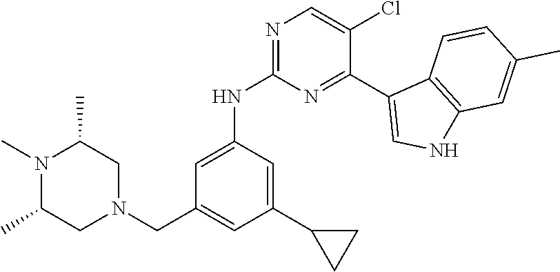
N1(C)C(C)CN(CC2=CC(C3CC3)=CC(NC3=NC=C(Cl)C(C4=CNC5=C4C=CC(C)=C5)=N3)=C2)CC1C
